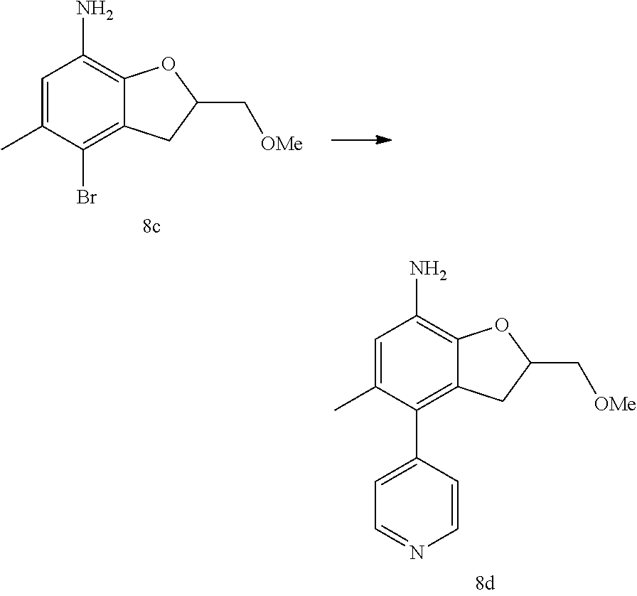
C1=C(C)C(Br)=C2C(=C1N)OC(C[OMe])C2.C1=C(C)C(C2=CC=NC=C2)=C2C(=C1N)OC(C[OMe])C2
